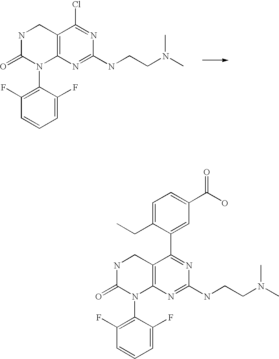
C12=C(N=C(NCCN(C)C)N=C1Cl)N(C1=C(F)C=CC=C1F)C(=O)NC2.C12=C(N=C(NCCN(C)C)N=C1C1=CC(C(O)=O)=CC=C1CC)N(C1=C(F)C=CC=C1F)C(=O)NC2
